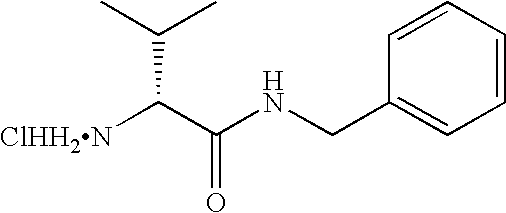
[ClHH2N]C(C(NCC1=CC=CC=C1)=O)C(C)C
